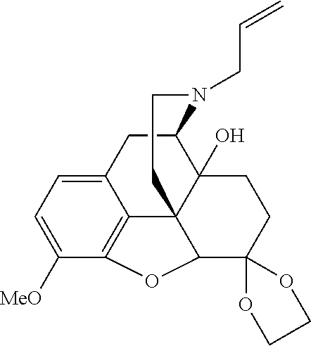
C12CC3=CC=C([MeO])C4=C3C3(C1(O)CCC1(C3O4)OCCO1)CCN2CC=C
